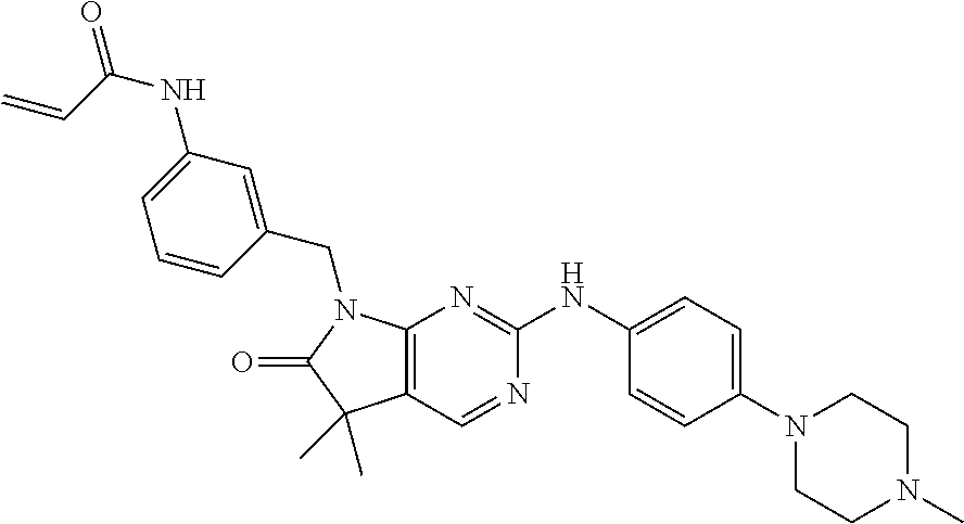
C1=C(CN2C3=C(C=NC(NC4=CC=C(N5CCN(C)CC5)C=C4)=N3)C(C)(C)C2=O)C=CC=C1NC(C=C)=O
